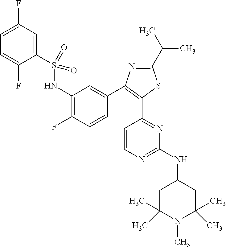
N1=C(C(C)C)SC(C2=NC(NC3CC(C)(C)N(C)C(C)(C)C3)=NC=C2)=C1C1=CC(NS(C2=CC(F)=CC=C2F)(=O)=O)=C(F)C=C1
